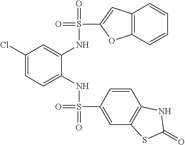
C1(Cl)=CC=C(NS(=O)(C2=CC3=C(C=C2)NC(=O)S3)=O)C(NS(=O)(C2=CC3=C(O2)C=CC=C3)=O)=C1
